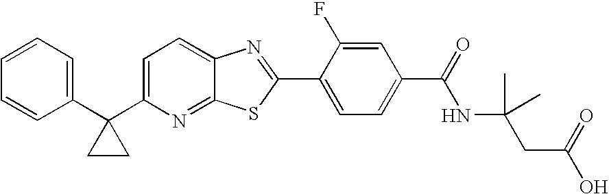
C1=CC=C(C2(C3=CC=C4C(=N3)SC(C3=CC=C(C(=O)NC(CC(O)=O)(C)C)C=C3F)=N4)CC2)C=C1
